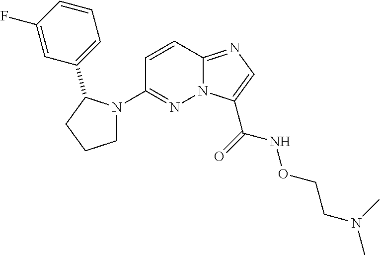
N12C(=NC=C1C(=O)NOCCN(C)C)C=CC(N1CCCC1C1=CC=CC(F)=C1)=N2
